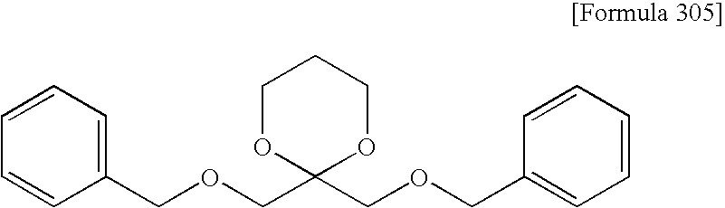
C1=CC=C(COCC2(COCC3=CC=CC=C3)OCCCO2)C=C1
